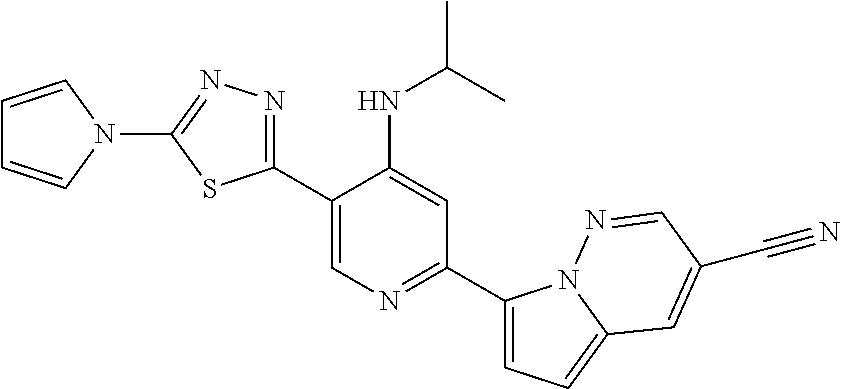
C1(C2=CN=C(C3=CC=C4N3N=CC(C#N)=C4)C=C2NC(C)C)=NN=C(N2C=CC=C2)S1
